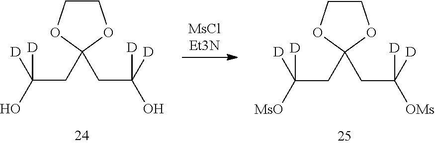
[MsClEt3N].C(C1(CC([D])(O)[D])OCCO1)C([D])(O)[D].C(C1(CC([D])([OMs])[D])OCCO1)C([D])([MsO])[D]
